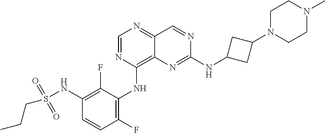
C1=NC(NC2=C(F)C=CC(NS(CCC)(=O)=O)=C2F)=C2C(=N1)C=NC(NC1CC(N3CCN(C)CC3)C1)=N2
